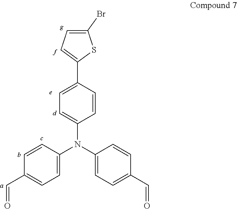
C1=C(N(C2=CC=C(C=O)C=C2)C2=CC=C(C3=CC=C(Br)S3)C=C2)C=CC(C=O)=C1
